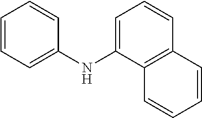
C1=C(NC2=CC=CC=C2)C2=C(C=C1)C=CC=C2
